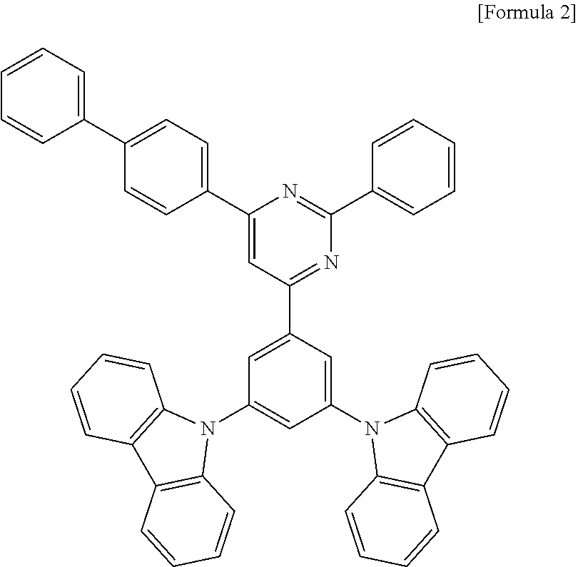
C1(C2=CC=C(C3=CC=CC=C3)C=C2)=CC(C2=CC(N3C4=C(C5=C3C=CC=C5)C=CC=C4)=CC(N3C4=C(C5=C3C=CC=C5)C=CC=C4)=C2)=NC(C2=CC=CC=C2)=N1
